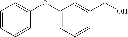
C1(OC2=CC=CC=C2)=CC=CC(CO)=C1
